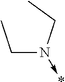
C(N(CC)->*)C
